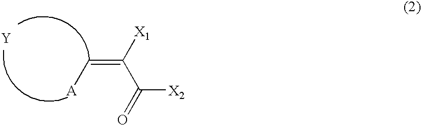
C(=C[A])(C(=O)[X2])[X1].[Y]
